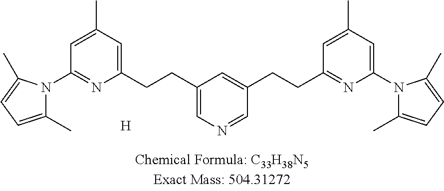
[H].C1(CCC2=CN=CC(CCC3=NC(N4C(C)=CC=C4C)=CC(C)=C3)=C2)=CC(C)=CC(N2C(C)=CC=C2C)=N1
